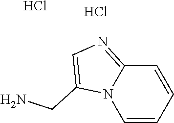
C1=CC=CC2=NC=C(CN)N12.Cl.Cl
